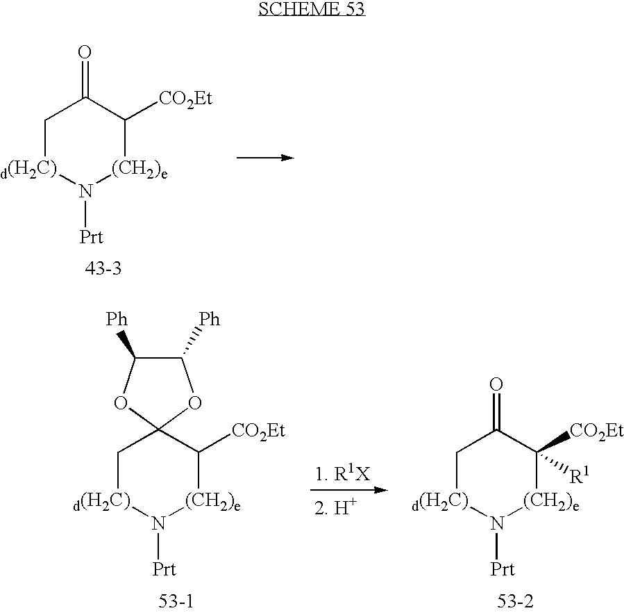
C1[d(H2C)]N([Prt])[(CH2)e]C([CO2Et])C1=O.C1[d(H2C)]N([Prt])[(CH2)e]C([CO2Et])C12OC([Ph])C([Ph])O2.C1[d(H2C)]N([Prt])[(CH2)e]C([CO2Et])([R1])C1=O
